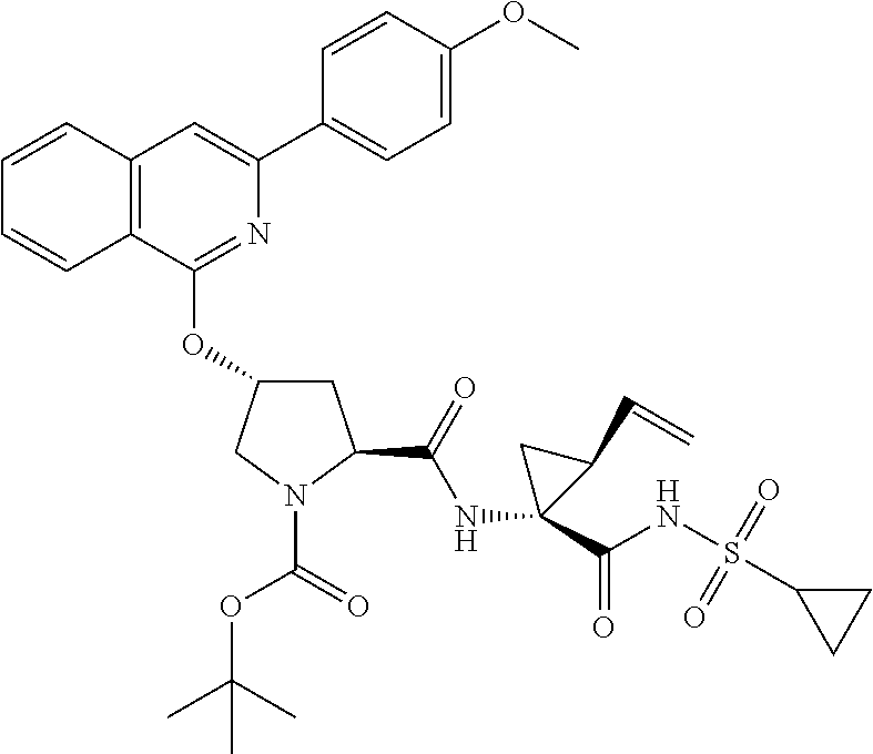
C12=C(C(OC3CC(C(=O)NC4(C(NS(=O)(=O)C5CC5)=O)C(C=C)C4)N(C(=O)OC(C)(C)C)C3)=NC(C3=CC=C(OC)C=C3)=C1)C=CC=C2
